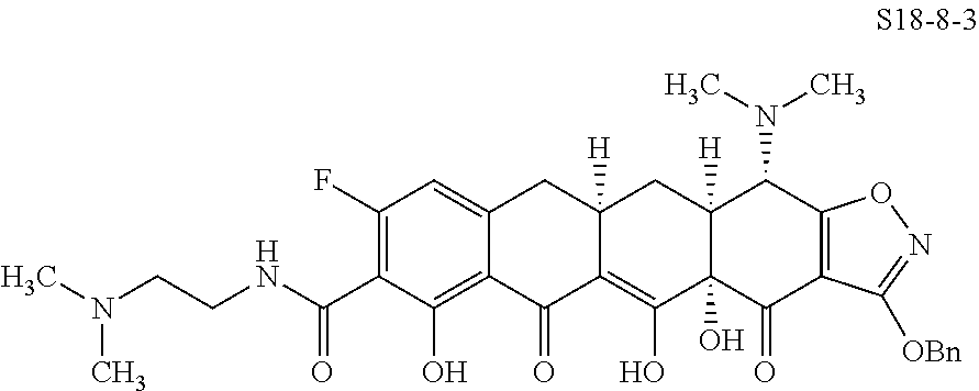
C1(F)=C(C(NCCN(C)C)=O)C(O)=C2C(=C1)CC1([H])C(=C(O)C3(O)C([H])(C1)C(N(C)C)C1=C(C3=O)C([OBn])=NO1)C2=O
